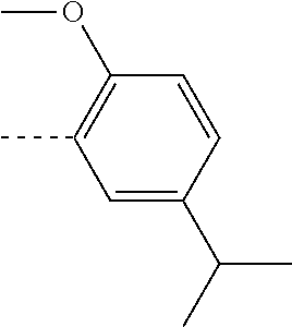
C1=C(C(C)C)C=CC(OC)=C1C
